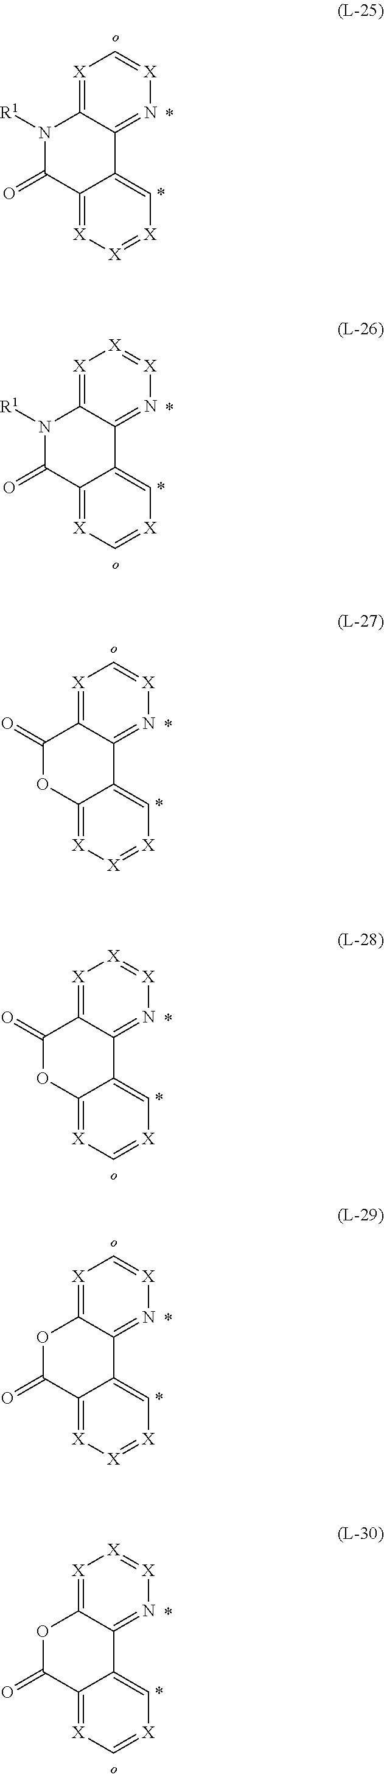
C12=[X]C=[X]N=C1C1=C[X]=[X][X]=C1C(=O)N2[R1].C12=[X][X]=[X]N=C1C1=C[X]=C[X]=C1C(=O)N2[R1].C12=[X]C=[X]N=C1C1=C[X]=[X][X]=C1OC2=O.C12=[X][X]=[X]N=C1C1=C[X]=C[X]=C1OC2=O.C12=[X]C=[X]N=C1C1=C[X]=[X][X]=C1C(=O)O2.C12=[X][X]=[X]N=C1C1=C[X]=C[X]=C1C(=O)O2
